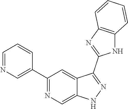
C1(C2=CN=CC=C2)=NC=C2C(=C1)C(C1=NC3=C(N1)C=CC=C3)=NN2
